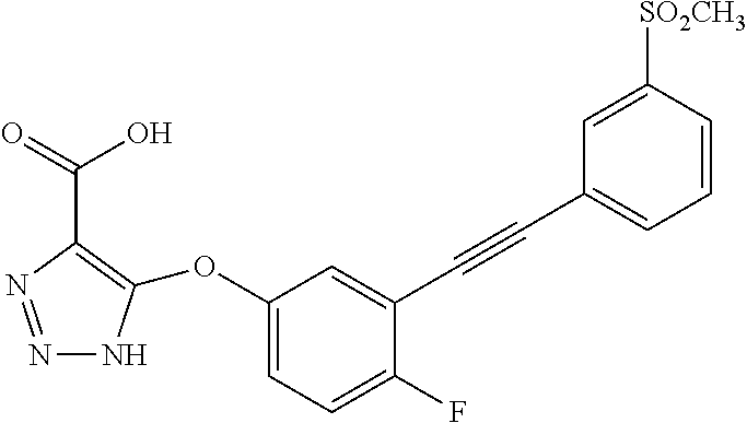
N1=NC(C(O)=O)=C(OC2=CC=C(F)C(C#CC3=CC=CC([SO2CH3])=C3)=C2)N1
